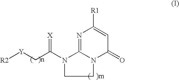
N1=C2N(C(=O)C=C1[R1])CCN2C(C[Y][R2])=[X]
